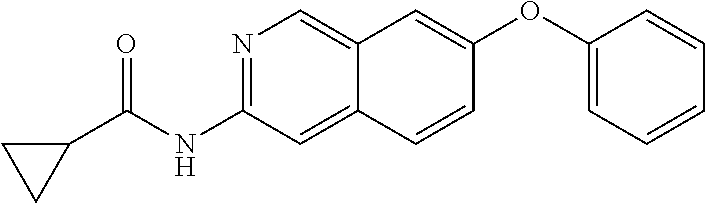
N1=C(NC(=O)C2CC2)C=C2C(=C1)C=C(OC1=CC=CC=C1)C=C2
